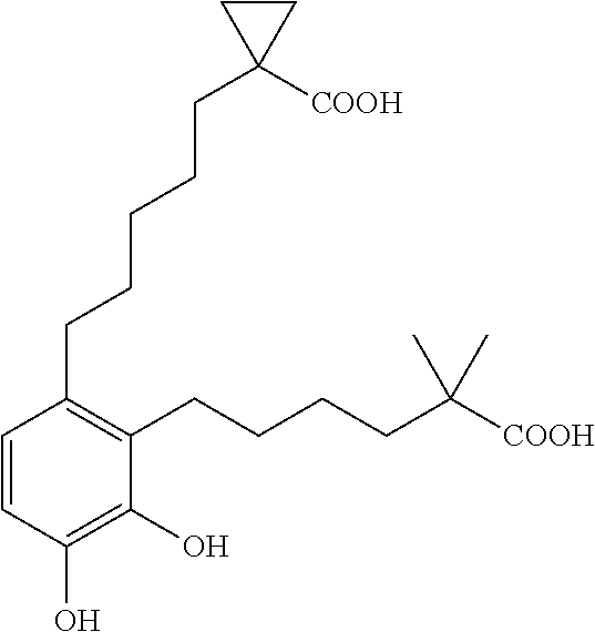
C1=CC(O)=C(O)C(CCCCC([COOH])(C)C)=C1CCCCCC1([COOH])CC1
